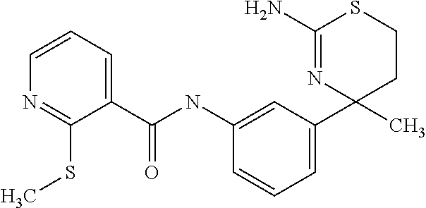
C1(N)=NC(C2=CC=CC(NC(C3=CC=CN=C3SC)=O)=C2)(C)CCS1
